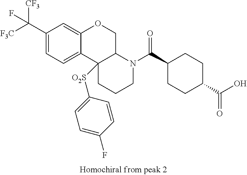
C1(C([F3C])([CF3])F)=CC=C2C(=C1)OCC1C2([O2S]C2=CC=C(F)C=C2)CCCN1C(C1CCC(C(=O)O)CC1)=O
